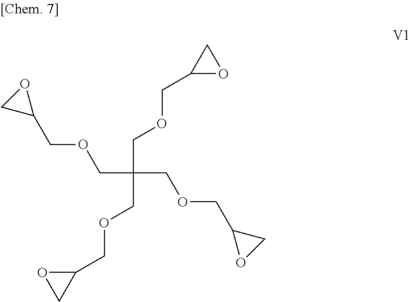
C(OCC(COCC1OC1)(COCC1OC1)COCC1OC1)C1OC1
